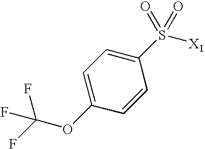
C1(S(=O)(=O)[X1])=CC=C(OC(F)(F)F)C=C1
